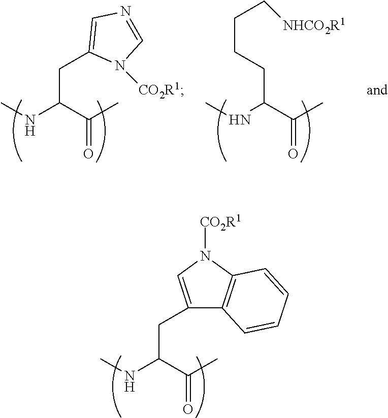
CNC(C(C)=O)CC1=CN([CO2R1])C2=C1C=CC=C2.CNC(C(C)=O)CCCC[NHCO2R1].CNC(C(C)=O)CC1=CN=CN1[CO2R1]
